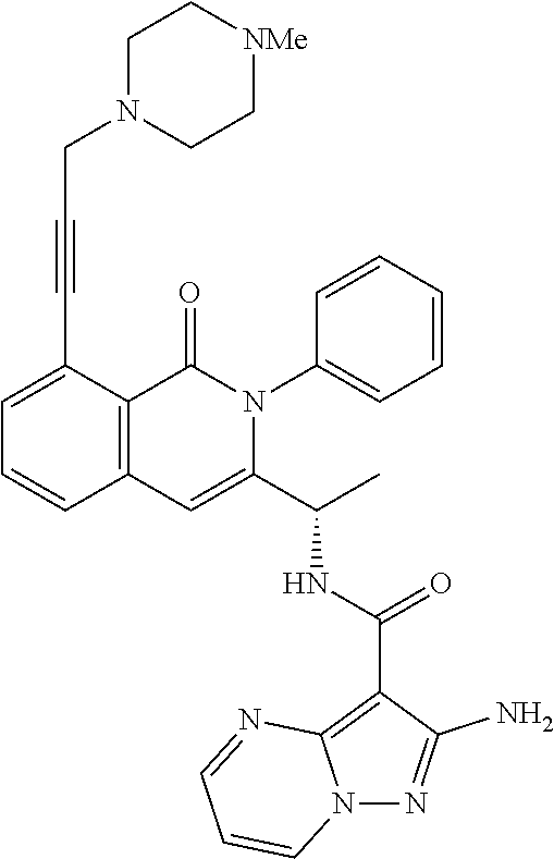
C1=C(C#CCN2CC[NMe]CC2)C2=C(C=C1)C=C(C(C)NC(C1=C3N(N=C1N)C=CC=N3)=O)N(C1=CC=CC=C1)C2=O
